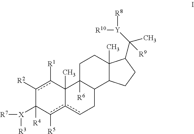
c1([R2])c([R1])C2(C)c(c([R5])C1([X]([R3])[R7])[R4])cCC1C2([R6])CCC2(C)C1CCC2C(C)([R9])[Y]([R10])[R8]
